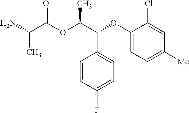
NC(C(OC(C(C1=CC=C(F)C=C1)OC1=CC=C([Me])C=C1Cl)C)=O)C
